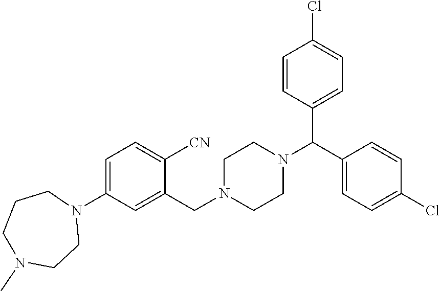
C1=C(N2CCCN(C)CC2)C=C(CN2CCN(C(C3=CC=C(Cl)C=C3)C3=CC=C(Cl)C=C3)CC2)C([CN])=C1
